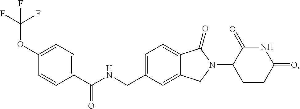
C1=C(CNC(C2=CC=C(OC(F)(F)F)C=C2)=O)C=C2C(=C1)C(=O)N(C1CCC(=O)NC1=O)C2
